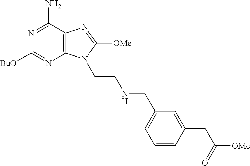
C1([BuO])=NC2=C(C(N)=N1)N=C([OMe])N2CCNCC1=CC=CC(CC([OMe])=O)=C1
